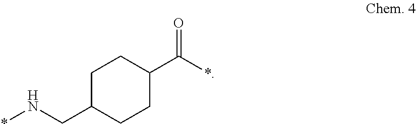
C1C(CN*)CCC(C(*)=O)C1
